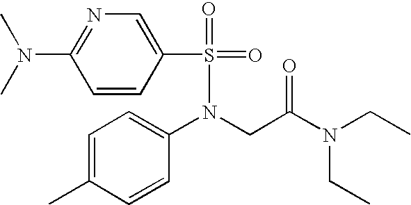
C1=C(C)C=CC(N(CC(N(CC)CC)=O)S(=O)(C2=CN=C(N(C)C)C=C2)=O)=C1
